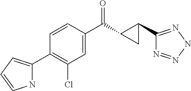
C1=CC(C(C2C(C3=NNN=N3)C2)=O)=CC(Cl)=C1C1=CC=CN1
